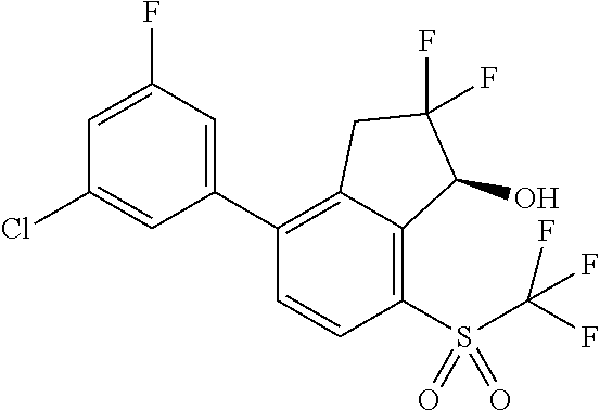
C1(C2=C3C(=C(S(C(F)(F)F)(=O)=O)C=C2)C(O)C(F)(F)C3)=CC(F)=CC(Cl)=C1
